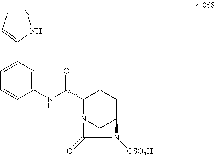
N1=CC=C(C2=CC=CC(NC(C3N4CC(CC3)N([OSO3H])C4=O)=O)=C2)N1
